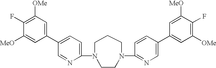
C1(N2CCCN(C3=NC=C(C4=CC([OMe])=C(F)C([MeO])=C4)C=C3)CC2)=CC=C(C2=CC([OMe])=C(F)C([MeO])=C2)C=N1
